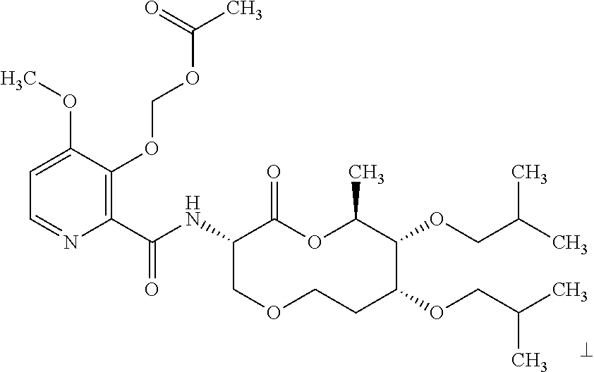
C1(C(NC2COCCC(OCC(C)C)C(OCC(C)C)C(C)OC2=O)=O)=C(OCOC(C)=O)C(OC)=CC=N1
